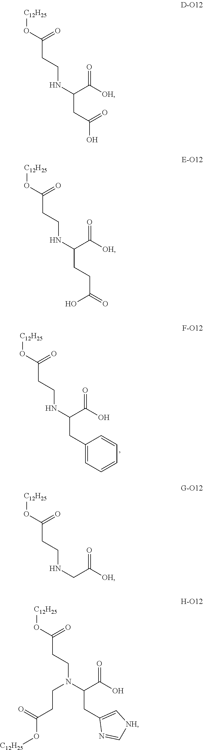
[C12H25]OC(CCNC(CC(O)=O)C([OH])=O)=O.[C12H25]OC(CCNC(CC1=CC=CC=C1)C(O)=O)=O.[C12H25]OC(CCNC(CCC(=O)O)C([OH])=O)=O.[C12H25]OC(CCNCC([OH])=O)=O.[C12H25]OC(CCN(C(CC1=C[NH]C=N1)C(O)=O)CCC(O[C12H25])=O)=O
